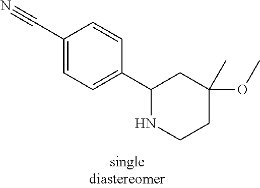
C1(C#N)=CC=C(C2NCCC(OC)(C)C2)C=C1
